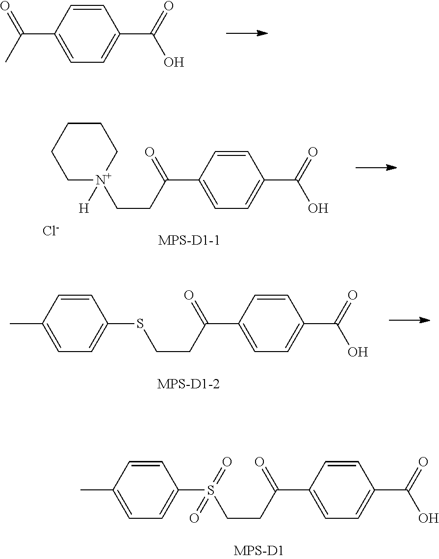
C1=CC(C(=O)C)=CC=C1C(=O)O.C1=CC(C(=O)CC[N+]2([H])CCCCC2)=CC=C1C(=O)O.[Cl-].C1=CC(C(=O)CCSC2=CC=C(C)C=C2)=CC=C1C(=O)O.C1=CC(C(=O)CCS(C2=CC=C(C)C=C2)(=O)=O)=CC=C1C(=O)O
